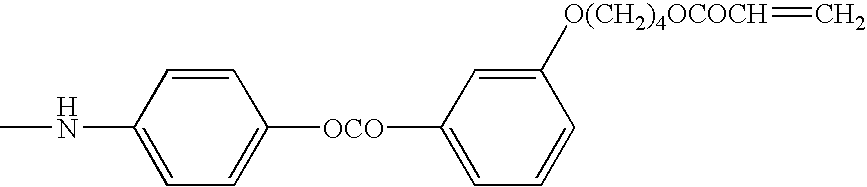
CNC1=CC=C([OCO]C2=CC=CC([O(CH2)4OCOCH]=C)=C2)C=C1
